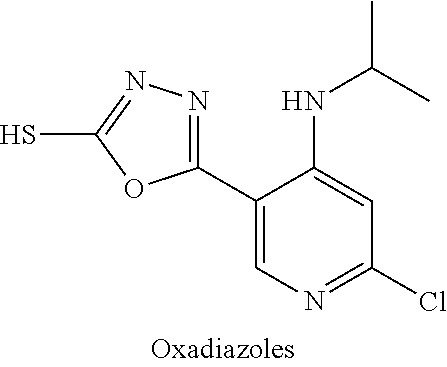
C1(C2=NN=C(S)O2)=CN=C(Cl)C=C1NC(C)C
